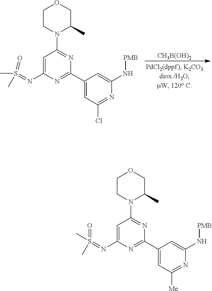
C1CN(C2=NC(C3=CC([Me])=NC(N[PMB])=C3)=NC(N=S(=O)(C)C)=C2)C(C)CO1.[CH3B(OH)2].C1CN(C2=NC(C3=CC(Cl)=NC(N[PMB])=C3)=NC(N=S(C)(=O)C)=C2)C(C)CO1
